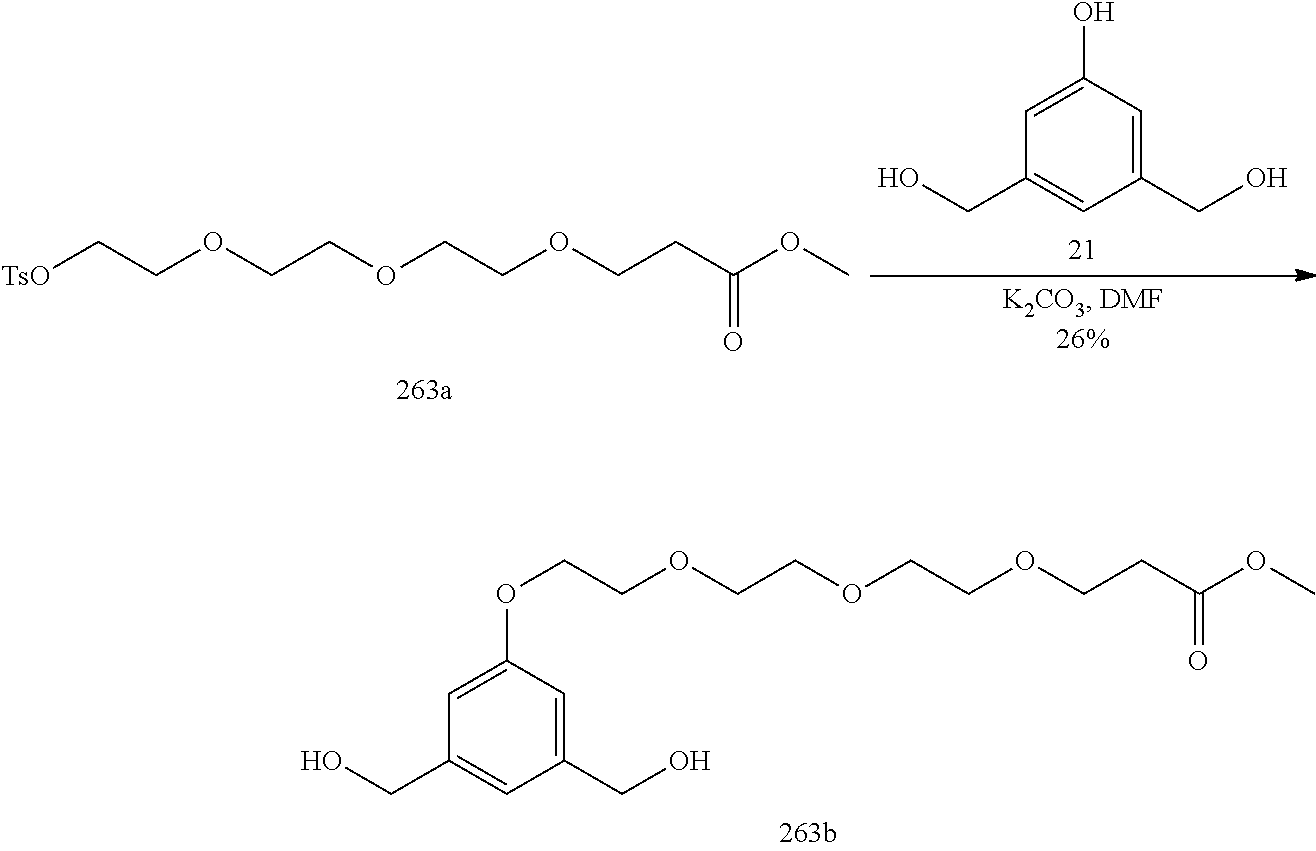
OCC1=CC(CO)=CC(O)=C1.[TsO]CCOCCOCCOCCC(OC)=O.OCC1=CC(CO)=CC(OCCOCCOCCOCCC(OC)=O)=C1
